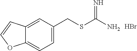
C1=C(CSC(N)=N)C=C2C(=C1)OC=C2.Br
